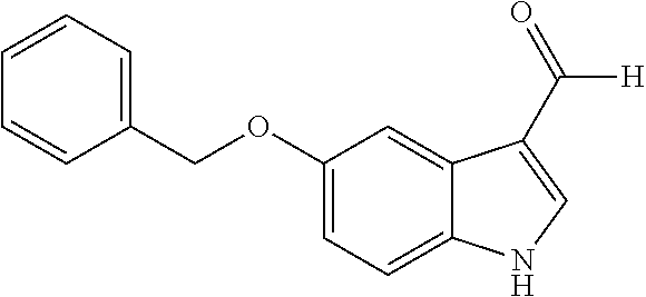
C1=C(OCC2=CC=CC=C2)C=C2C(=C1)NC=C2C([H])=O
